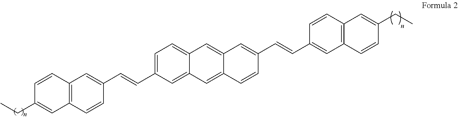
C1=C(C=CC2=CC3=C(C=C2)C=C(CC)C=C3)C=C2C(=C1)C=C1C(=C2)C=CC(C=CC2=CC3=C(C=C2)C=C(CC)C=C3)=C1
